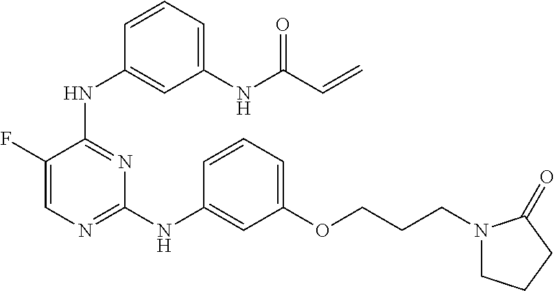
N(C1=NC=C(F)C(NC2=CC(NC(C=C)=O)=CC=C2)=N1)C1=CC(OCCCN2CCCC2=O)=CC=C1
